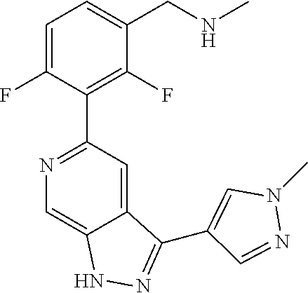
N1=C(C2=C(F)C(CNC)=CC=C2F)C=C2C(=C1)NN=C2C1=CN(C)N=C1
